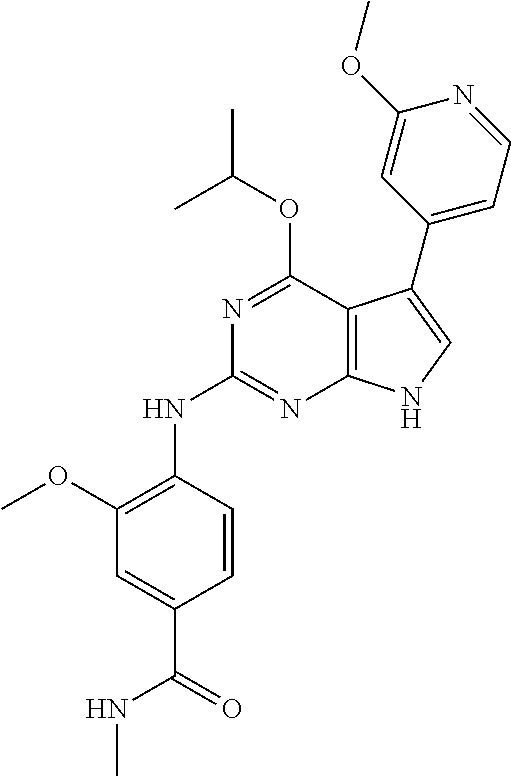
N(C1=NC2=C(C(OC(C)C)=N1)C(C1=CC=NC(OC)=C1)=CN2)C1=C(OC)C=C(C(=O)NC)C=C1
